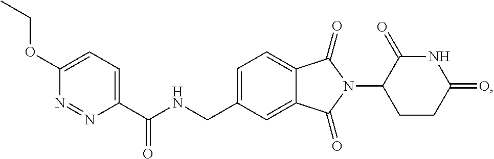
C1=C(CNC(C2=CC=C(OCC)N=N2)=O)C=C2C(=C1)C(=O)N(C1CCC(=O)NC1=O)C2=O
